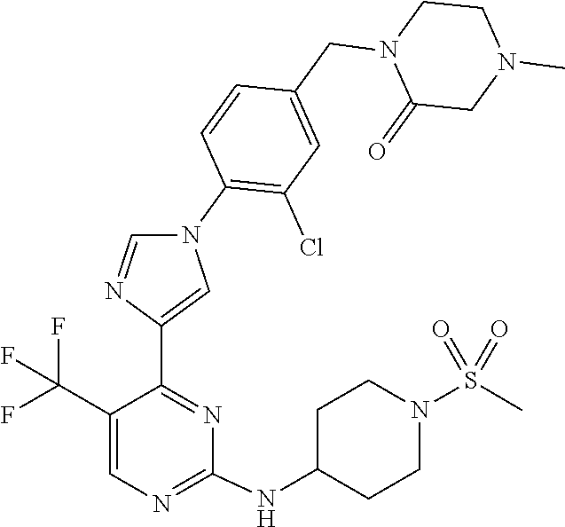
C1(NC2CCN(S(=O)(=O)C)CC2)=NC=C(C(F)(F)F)C(C2=CN(C3=C(Cl)C=C(CN4C(=O)CN(C)CC4)C=C3)C=N2)=N1
